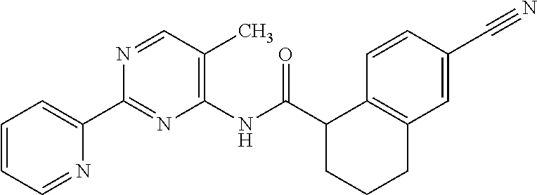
C1=CC=NC(C2=NC(NC(C3C4=C(CCC3)C=C(C#N)C=C4)=O)=C(C)C=N2)=C1
